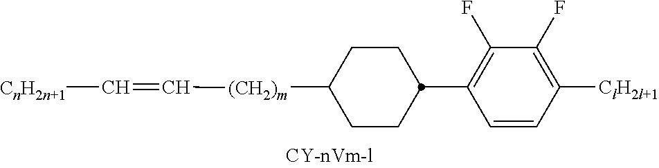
C1CC([(CH2)m]C=C[CnH2n+1])CCC1C1=C(F)C(F)=C([ClH2l+1])C=C1
